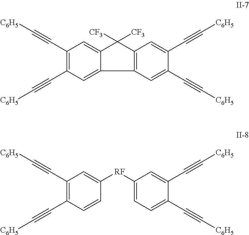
C1(C#C[C6H5])=C(C#C[C6H5])C=C2C(=C1)C([CF3])([CF3])C1=C2C=C(C#C[C6H5])C(C#C[C6H5])=C1.C1(C#C[C6H5])=C(C#C[C6H5])C=CC([RF]C2=CC=C(C#C[C6H5])C(C#C[C6H5])=C2)=C1
